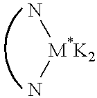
N[M*K2]N
